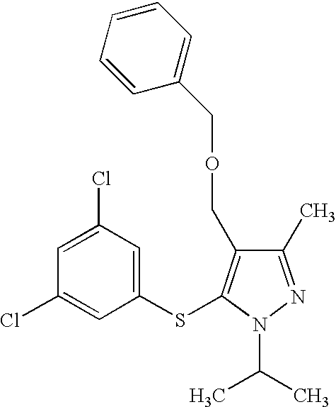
C1(Cl)=CC(Cl)=CC(SC2=C(COCC3=CC=CC=C3)C(C)=NN2C(C)C)=C1
